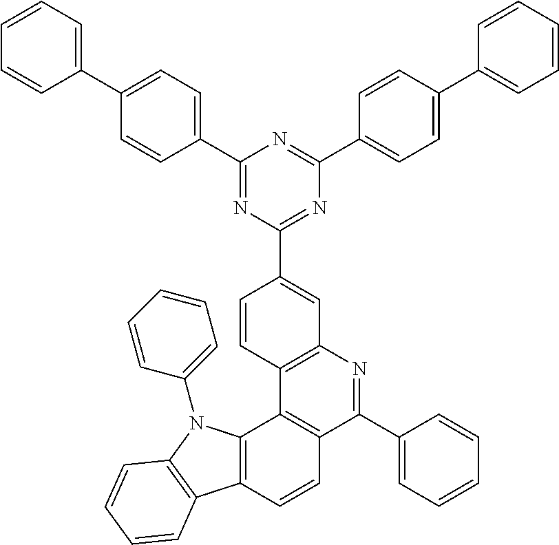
C1=CC=C(C2=CC=C(C3=NC(C4=CC5=C(C=C4)C4=C(C(C6=CC=CC=C6)=N5)C=CC5=C4N(C4=CC=CC=C4)C4=C5C=CC=C4)=NC(C4=CC=C(C5=CC=CC=C5)C=C4)=N3)C=C2)C=C1
